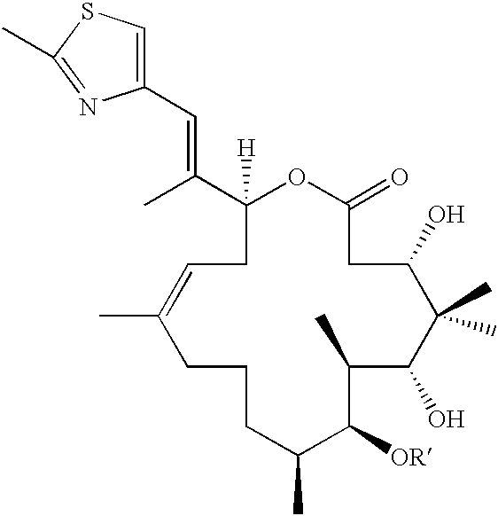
C1([H])(C(C)=CC2=CSC(C)=N2)CC=C(C)CCCC(C)C([OR])C(C)C(O)C(C)(C)C(O)CC(=O)O1
